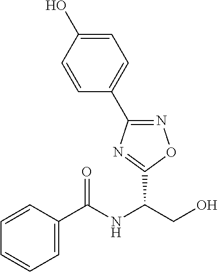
C1=C(C(=O)NC(CO)C2=NC(C3=CC=C(O)C=C3)=NO2)C=CC=C1
